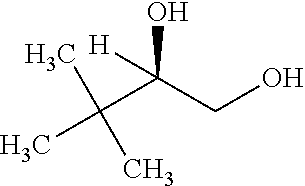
CC(C)(C)C(CO)(O)[H]
